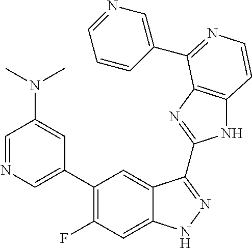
C1=C(C2=C(F)C=C3C(=C2)C(C2=NC4=C(N2)C=CN=C4C2=CN=CC=C2)=NN3)C=C(N(C)C)C=N1
